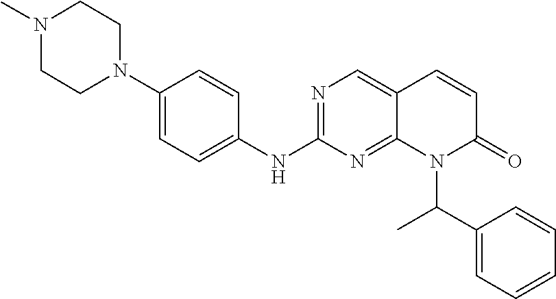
N1=C(NC2=CC=C(N3CCN(C)CC3)C=C2)N=C2C(=C1)C=CC(=O)N2C(C1=CC=CC=C1)C
